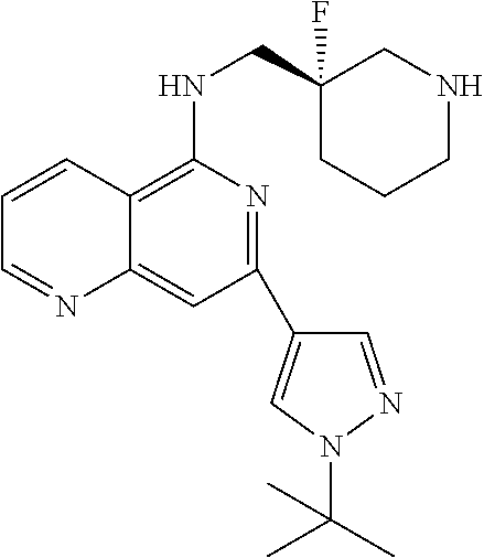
C1=CC2=C(NCC3(F)CCCNC3)N=C(C3=CN(C(C)(C)C)N=C3)C=C2N=C1
